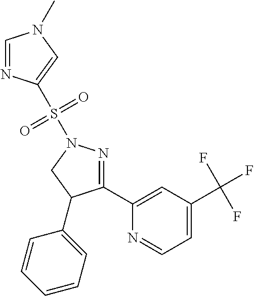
C1=NC(S(N2N=C(C3=CC(C(F)(F)F)=CC=N3)C(C3=CC=CC=C3)C2)(=O)=O)=CN1C
